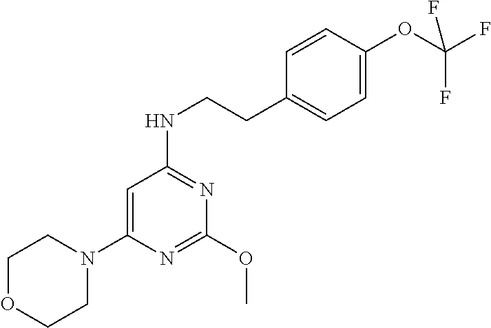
C1OCCN(C2=CC(NCCC3=CC=C(OC(F)(F)F)C=C3)=NC(OC)=N2)C1
